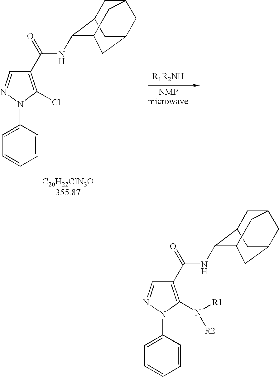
C1C2C(NC(C3=C(Cl)N(C4=CC=CC=C4)N=C3)=O)C3CC(CC1C3)C2.C1C2C(NC(C3=C(N([R1])[R2])N(C4=CC=CC=C4)N=C3)=O)C3CC(CC1C3)C2
